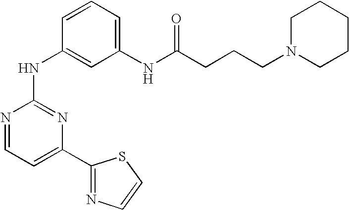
N1=CC=C(C2=NC=CS2)N=C1NC1=CC(NC(CCCN2CCCCC2)=O)=CC=C1
